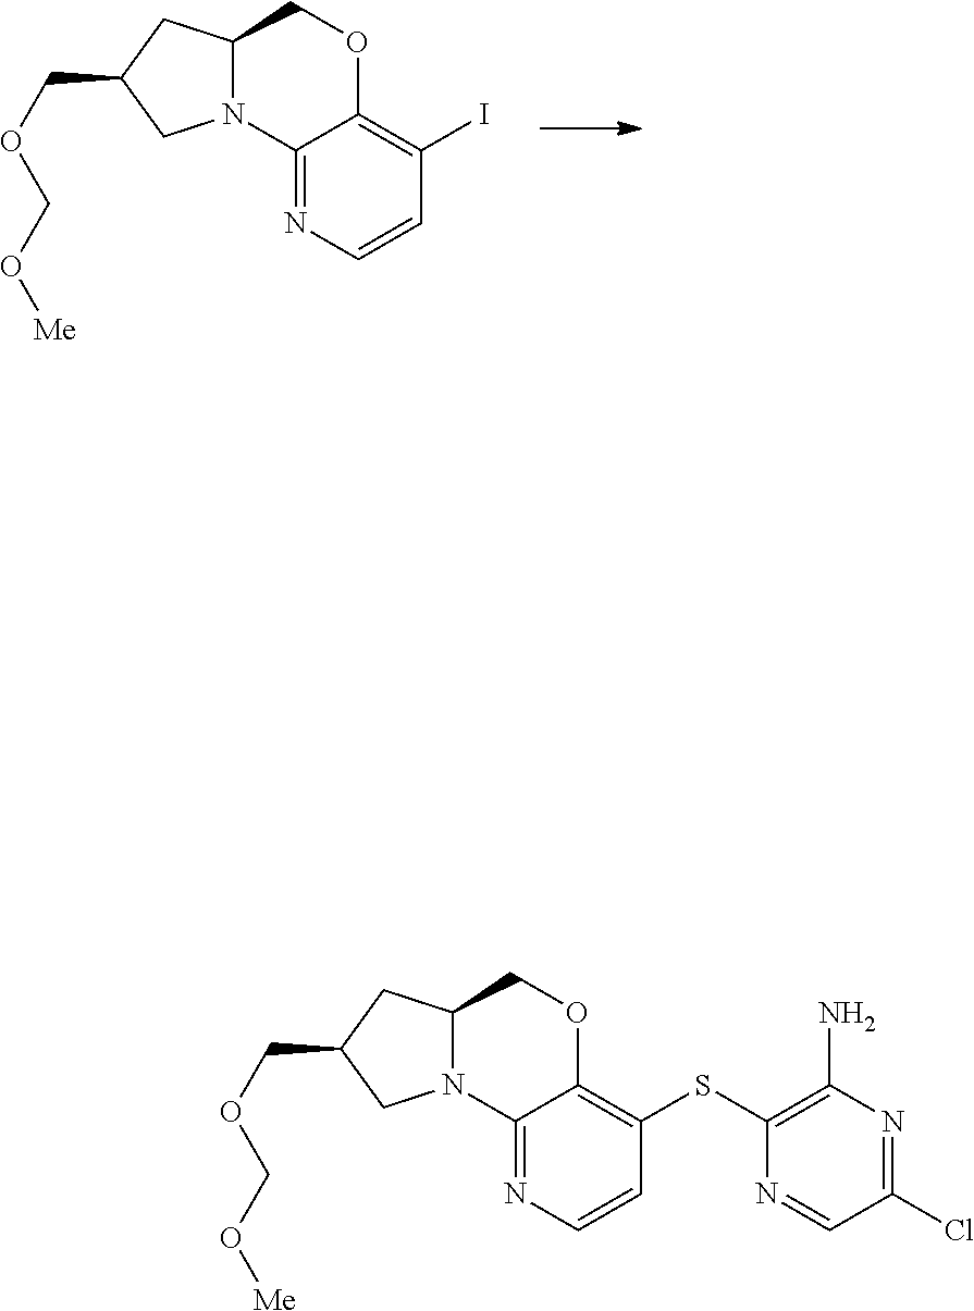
C(OCC1CN2C(C1)COC1=C(I)C=CN=C21)O[Me].ClC1=NC(N)=C(SC2=C3OCC4CC(COCO[Me])CN4C3=NC=C2)N=C1
